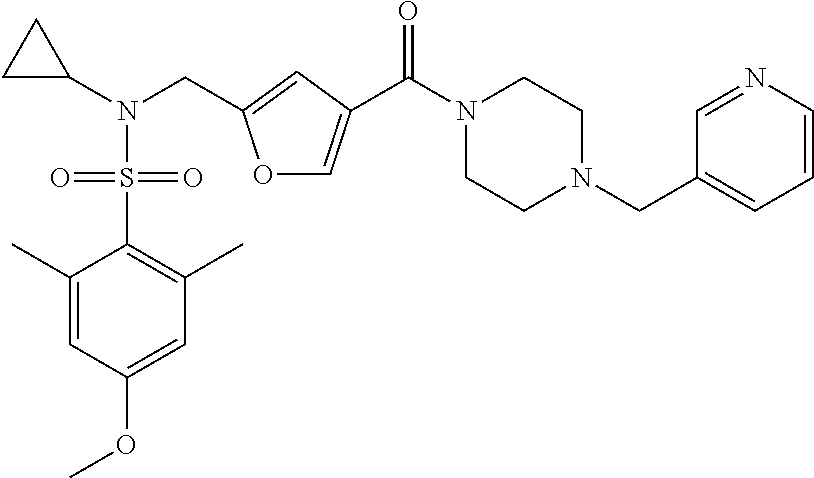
O1C=C(C(N2CCN(CC3=CC=CN=C3)CC2)=O)C=C1CN(C1CC1)S(=O)(=O)C1=C(C)C=C(OC)C=C1C
